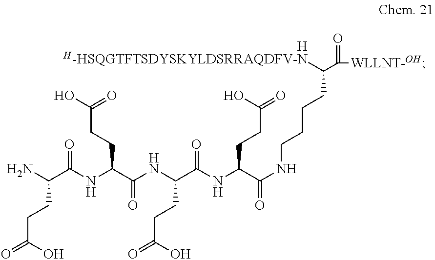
[H].[H-HSQGTFTSDYSKYLDSRRAQDFV-N]C(CCCCNC(=O)C(CCC(=O)O)NC(C(NC(C(NC(C(N)CCC(=O)O)=O)CCC(O)=O)=O)CCC(=O)O)=O)C(=O)[WLLNT-OH]
